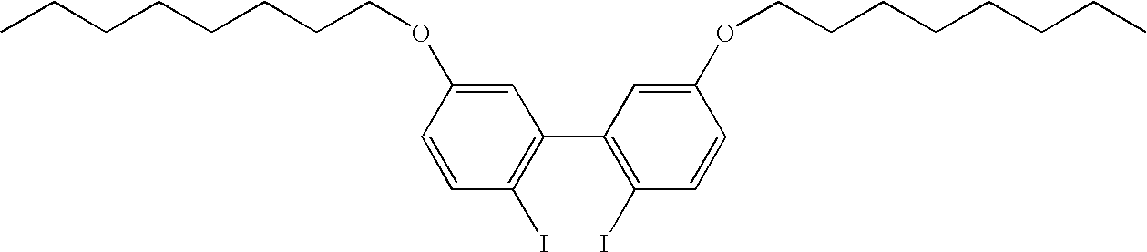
C1=C(OCCCCCCCC)C=CC(I)=C1C1=C(I)C=CC(OCCCCCCCC)=C1
